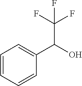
C1=CC=CC(C(O)C(F)(F)F)=C1
